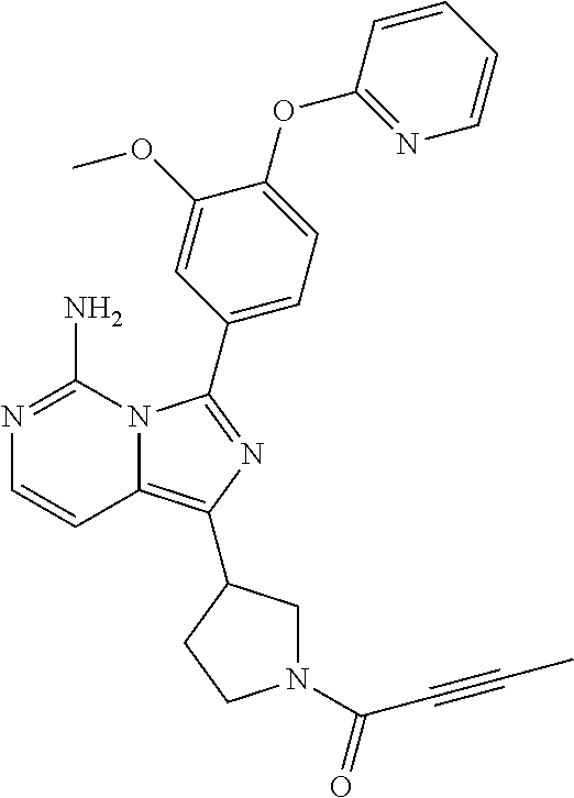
N1=C(N)N2C(=C(C3CN(C(C#CC)=O)CC3)N=C2C2=CC=C(OC3=NC=CC=C3)C(OC)=C2)C=C1
